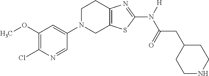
C1(OC)=C(Cl)N=CC(N2CC3=C(CC2)N=C(N([H])C(=O)CC2CCNCC2)S3)=C1
